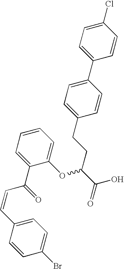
C1(Cl)=CC=C(C2=CC=C(CCC(C(O)=O)OC3=CC=CC=C3C(C=CC3=CC=C(Br)C=C3)=O)C=C2)C=C1
